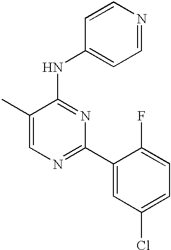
C1=C(C)C(NC2=CC=NC=C2)=NC(C2=CC(Cl)=CC=C2F)=N1
